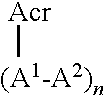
[Acr][(A1-A2)n]
